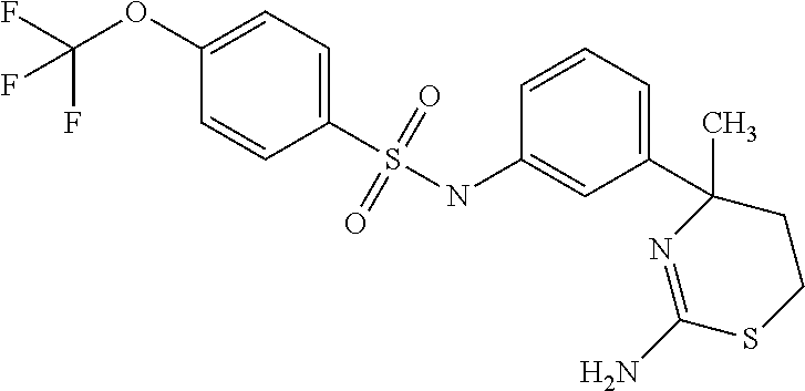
C1=CC(S(NC2=CC(C3(C)N=C(N)SCC3)=CC=C2)(=O)=O)=CC=C1OC(F)(F)F
